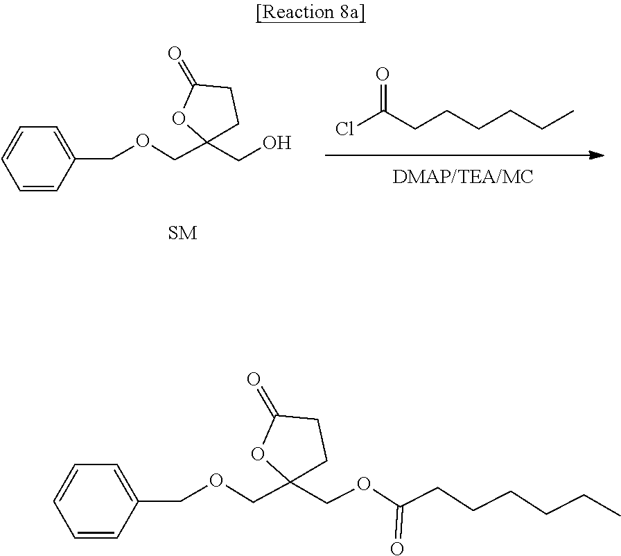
C1C(=O)OC(COCC2=CC=CC=C2)(CO)C1.ClC(CCCCCC)=O.C1C(=O)OC(COCC2=CC=CC=C2)(COC(CCCCCC)=O)C1
